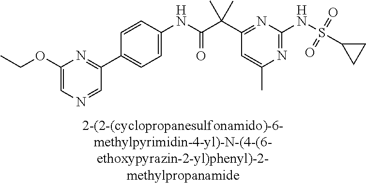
N1=C(NS(=O)(=O)C2CC2)N=C(C(C(NC2=CC=C(C3=NC(OCC)=CN=C3)C=C2)=O)(C)C)C=C1C
